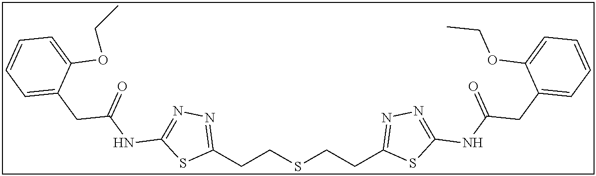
C1(CCSCCC2=NN=C(NC(CC3=CC=CC=C3OCC)=O)S2)=NN=C(NC(CC2=CC=CC=C2OCC)=O)S1
